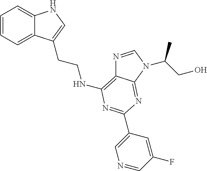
C1=CC=C2C(=C1)NC=C2CCNC1=C2N=CN(C(CO)C)C2=NC(C2=CN=CC(F)=C2)=N1
